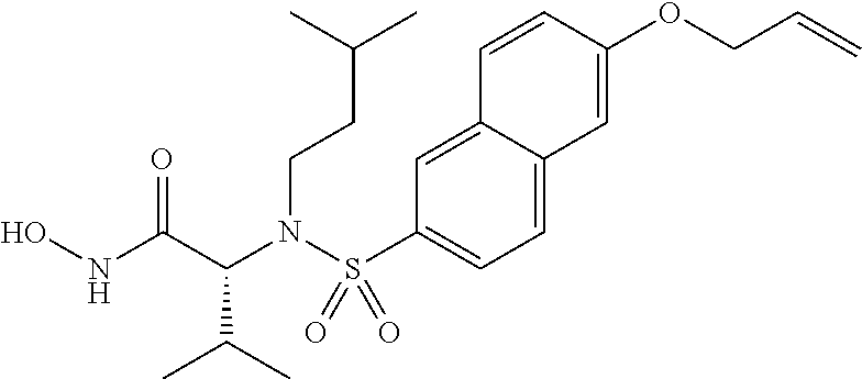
C(N(C(C(C)C)C(NO)=O)S(C1=CC=C2C(=C1)C=CC(OCC=C)=C2)(=O)=O)CC(C)C
